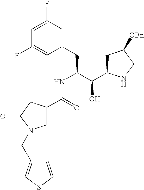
C1(F)=CC(F)=CC(CC(C(C2CC([OBn])CN2)O)NC(C2CN(CC3=CSC=C3)C(=O)C2)=O)=C1
